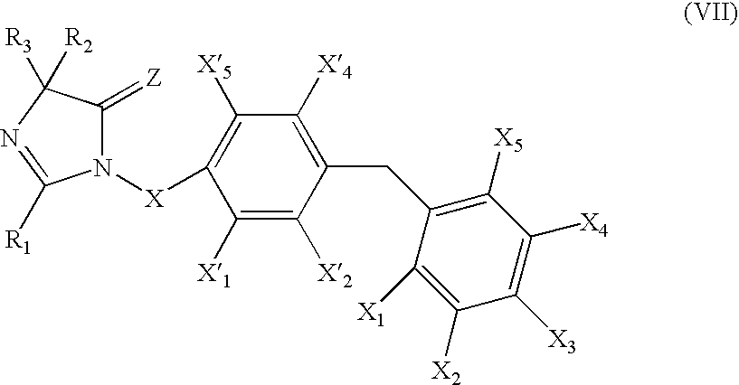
N1([X]C2=C([X5])C([X4])=C(CC3=C([X5])C([X4])=C([X3])C([X2])=C3[X1])C([X2])=C2[X1])C(=[Z])C([R3])([R2])N=C1[R1]
